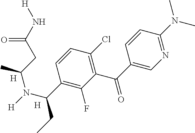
N1=C(N(C)C)C=CC(C(=O)C2=C(Cl)C=CC(C(N(C(CC(=O)N[H])C)[H])CC)=C2F)=C1.[H].[H]
